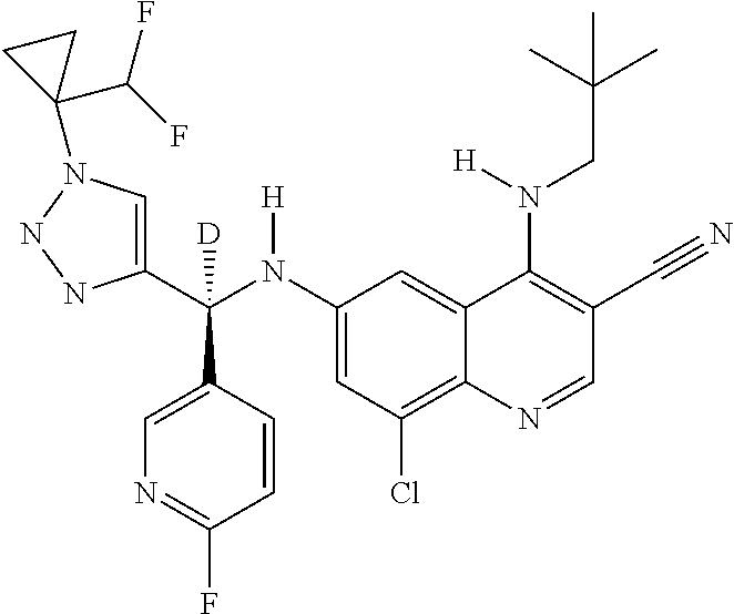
C1(N(C(C2=CN(C3(C(F)F)CC3)NN2)(C2=CN=C(F)C=C2)[D])[H])=CC(Cl)=C2C(=C1)C(N(CC(C)(C)C)[H])=C(C#N)C=N2
